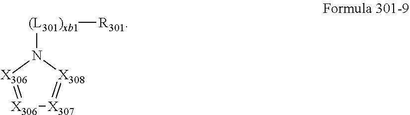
[X306]1=[X306]N([(L301)xb1][R301])[X308]=[X307]1
